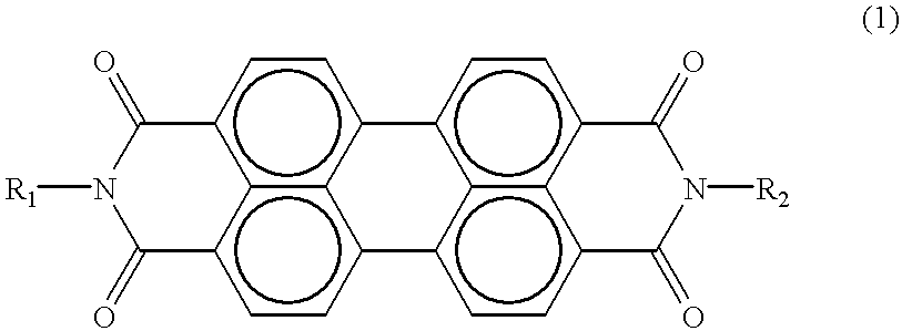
c12c3c4c(cc1)-c1c5c(ccc6c5c(cc1)C(=O)N([R2])C6=O)-c4ccc3C(=O)N([R1])C2=O
